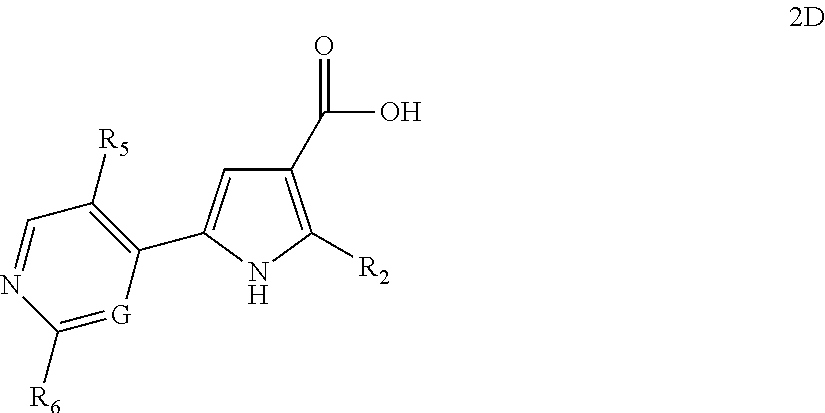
C1(C(O)=O)=C([R2])NC(C2=C([R5])C=NC([R6])=[G]2)=C1
